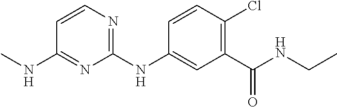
C1=CN=C(NC2=CC(C(NCC)=O)=C(Cl)C=C2)N=C1NC
